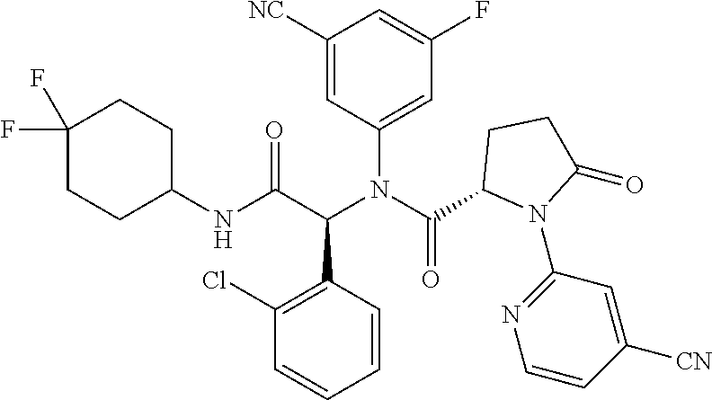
C1([NC])=CC(N(C(C2N(C3=NC=CC([CN])=C3)C(=O)CC2)=O)C(C(NC2CCC(F)(F)CC2)=O)C2=C(Cl)C=CC=C2)=CC(F)=C1
